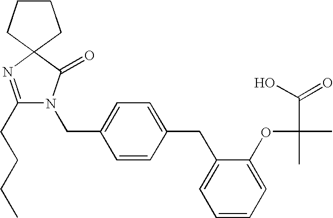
C1=C(CN2C(CCCC)=NC3(C2=O)CCCC3)C=CC(CC2=CC=CC=C2OC(C)(C)C(=O)O)=C1
